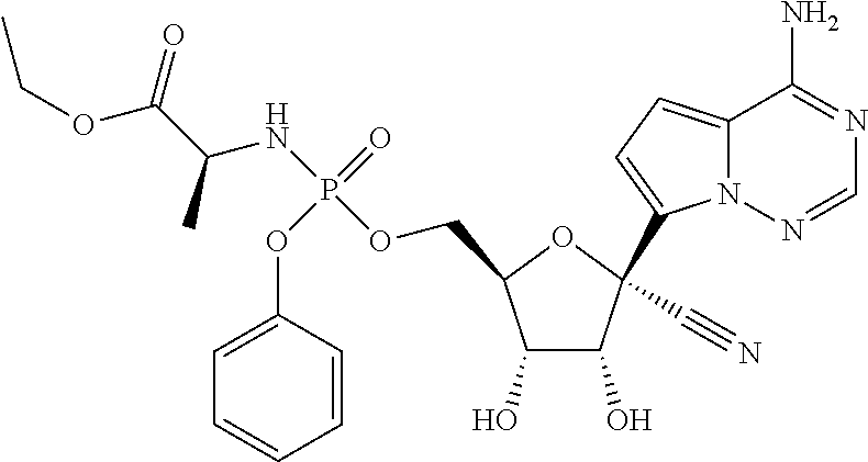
C12=CC=C(C3(C#N)C(O)C(O)C(COP(NC(C(=O)OCC)C)(=O)OC4=CC=CC=C4)O3)N1N=CN=C2N
